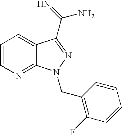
C1=CN=C2C(=C1)C(C(=N)N)=NN2CC1=C(F)C=CC=C1
